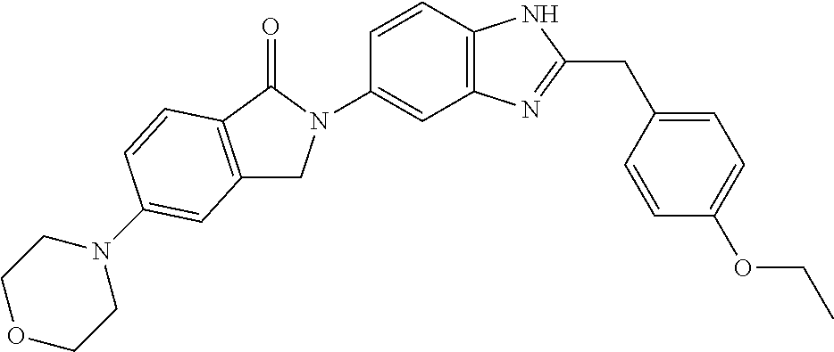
C1C2=C(C(=O)N1C1=CC3=C(C=C1)NC(CC1=CC=C(OCC)C=C1)=N3)C=CC(N1CCOCC1)=C2
